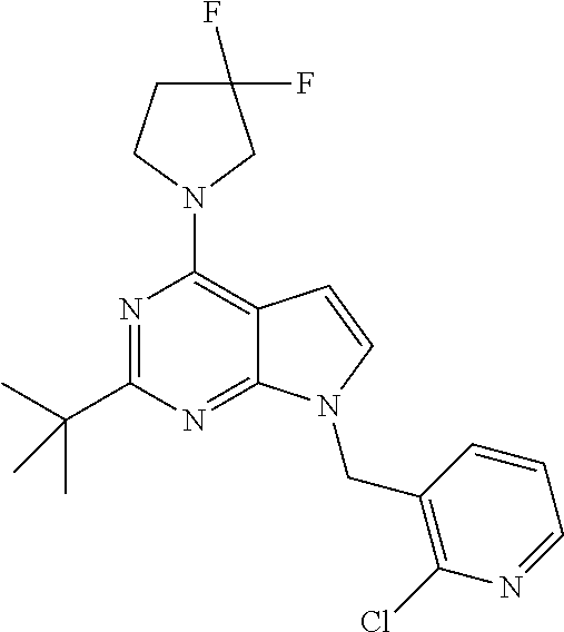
N1=C(C(C)(C)C)N=C2C(=C1N1CC(F)(F)CC1)C=CN2CC1=C(Cl)N=CC=C1
